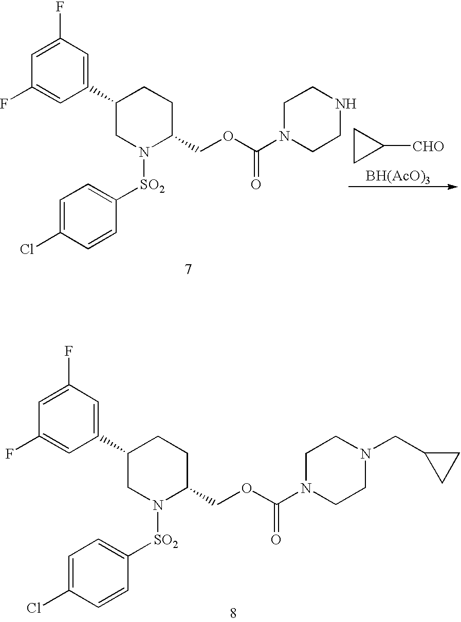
C1(C2=CC(F)=CC(F)=C2)CN([SO2]C2=CC=C(Cl)C=C2)C(COC(=O)N2CCNCC2)CC1.C1CC1[CHO].[BH(AcO)3].C1(C2=CC(F)=CC(F)=C2)CN([SO2]C2=CC=C(Cl)C=C2)C(COC(=O)N2CCN(CC3CC3)CC2)CC1
